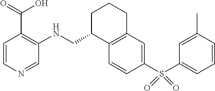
C1=CC(S(C2=CC=CC(C)=C2)(=O)=O)=CC2=C1C(CNC1=C(C(O)=O)C=CN=C1)CCC2
